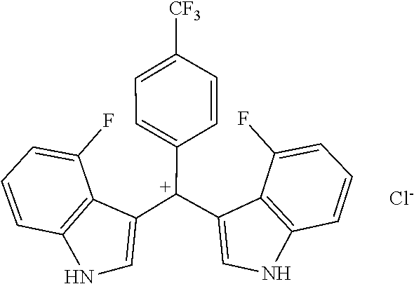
C1=CC2=C(C(F)=C1)C([C+](C1=CC=C([CF3])C=C1)C1=CNC3=C1C(F)=CC=C3)=CN2.[Cl-]
